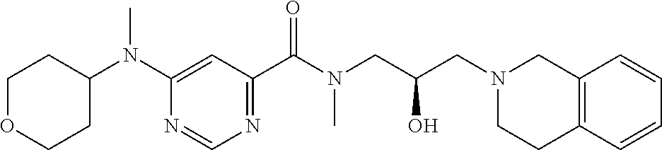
C1(N(C2CCOCC2)C)=CC(C(N(CC(CN2CCC3=C(C2)C=CC=C3)O)C)=O)=NC=N1
